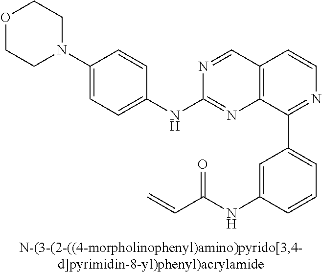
N1=CC2=C(N=C1NC1=CC=C(N3CCOCC3)C=C1)C(C1=CC=CC(NC(C=C)=O)=C1)=NC=C2
